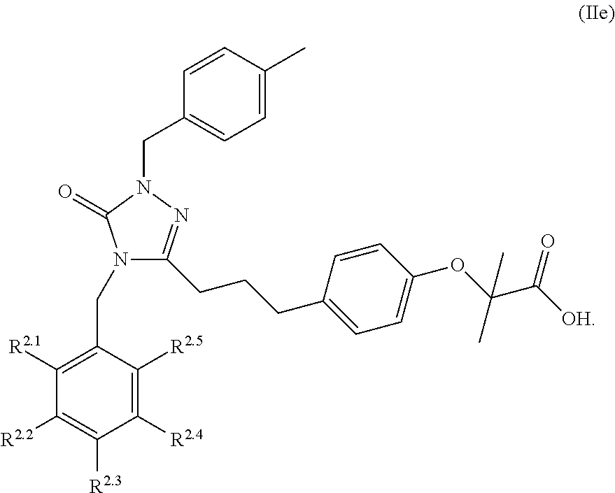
C1=CC(C)=CC=C1CN1N=C(CCCC2=CC=C(OC(C([OH])=O)(C)C)C=C2)N(CC2=C([R2.1])C([R2.2])=C([R2.3])C([R2.4])=C2[R2.5])C1=O
